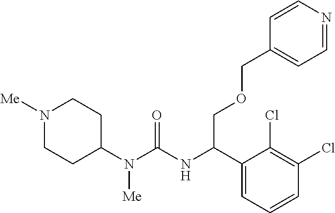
N1([Me])CCC(N(C(=O)NC(C2=CC=CC(Cl)=C2Cl)COCC2=CC=NC=C2)[Me])CC1
